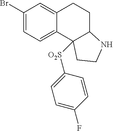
C1(Br)=CC=C2C(=C1)CCC1NCCC21[O2S]C1=CC=C(F)C=C1
